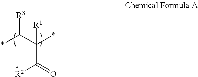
*C([R3])C(*)([R1])C(=O)[R2]
